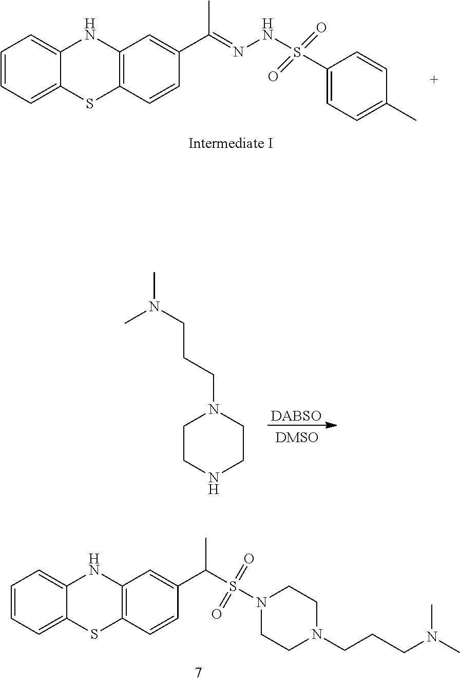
C1=CC=C2C(=C1)NC1=C(S2)C=CC(C(=NNS(C2=CC=C(C)C=C2)(=O)=O)C)=C1.[DABSO].C1CNCCN1CCCN(C)C.C1=CC=C2C(=C1)NC1=C(S2)C=CC(C(S(N2CCN(CCCN(C)C)CC2)(=O)=O)C)=C1
